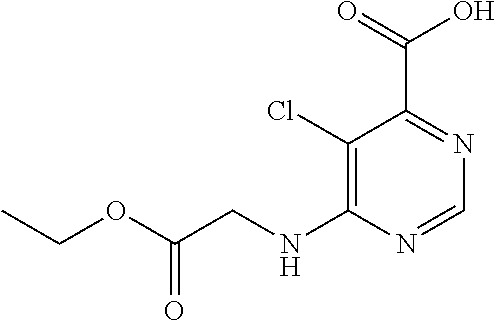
C1(Cl)=C(NCC(OCC)=O)N=CN=C1C(=O)O
